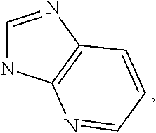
C1=NC2=C(N1)N=CC=C2
